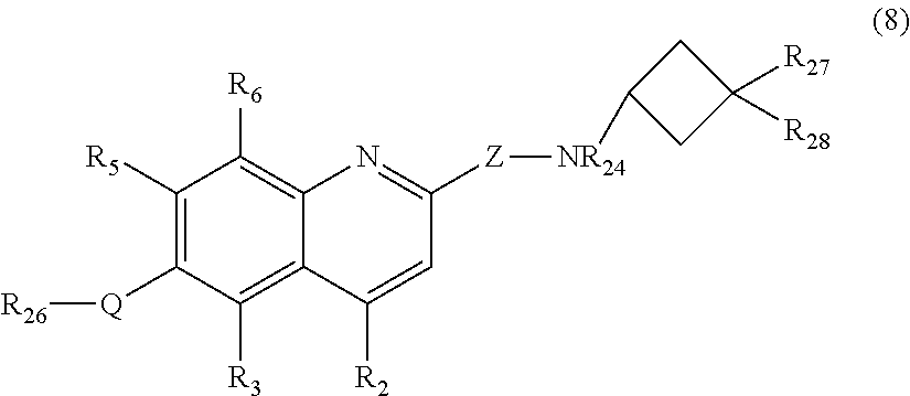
C1([R5])=C([Q][R26])C([R3])=C2C(=C1[R6])N=C([Z][NR24]C1CC([R27])([R28])C1)C=C2[R2]
